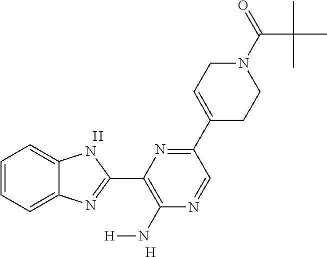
C1=CC=C2C(=C1)NC(C1=C(N[H])N=CC(C3=CCN(C(C(C)(C)C)=O)CC3)=N1)=N2.[H].[H]
